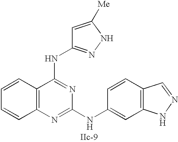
C12=C(N=C(NC3=CC4=C(C=C3)C=NN4)N=C1NC1=NNC([Me])=C1)C=CC=C2
